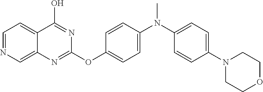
C1=NC=C2C(=C1)C(O)=NC(OC1=CC=C(N(C3=CC=C(N4CCOCC4)C=C3)C)C=C1)=N2
